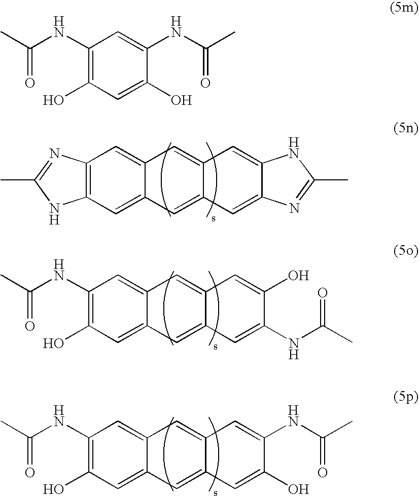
C12=C(N=C(C)N1)C=C1C(=C2)C=C2C(=C1)C=C1C(=C2)N=C(C)N1.C1(O)=C(NC(C)=O)C=C2C(=C1)C=C1C(=C2)C=C(O)C(NC(C)=O)=C1.C1(O)=C(NC(C)=O)C=C2C(=C1)C=C1C(=C2)C=C(NC(C)=O)C(O)=C1.C1(NC(C)=O)=C(O)C=C(O)C(NC(C)=O)=C1
